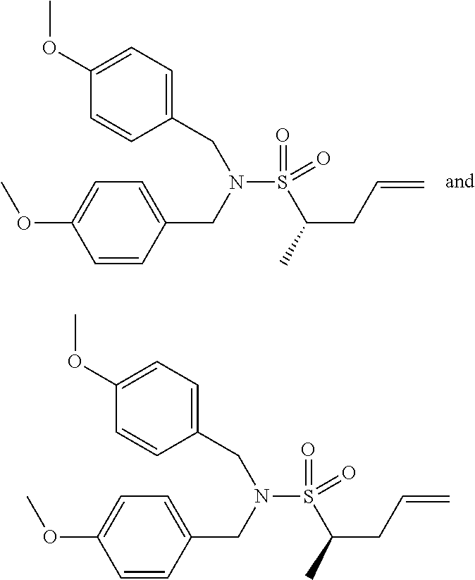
N(S(C(CC=C)C)(=O)=O)(CC1=CC=C(OC)C=C1)CC1=CC=C(OC)C=C1.N(S(C(CC=C)C)(=O)=O)(CC1=CC=C(OC)C=C1)CC1=CC=C(OC)C=C1
